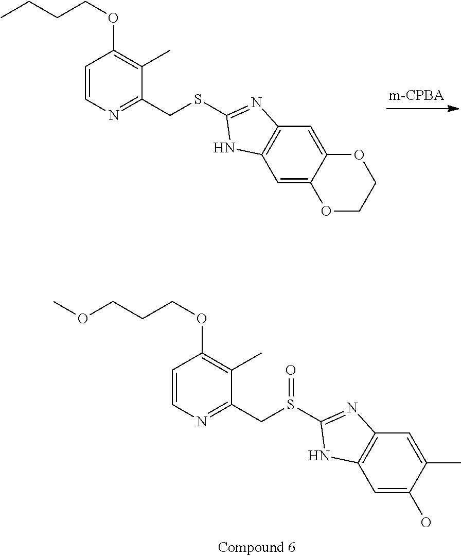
C1=CN=C(CSC2=NC3=C(C=C4C(=C3)OCCO4)N2)C(C)=C1OCCCC.C1=CN=C(CS(C2=NC3=C(C=C(O)C(C)=C3)N2)=O)C(C)=C1OCCCOC
